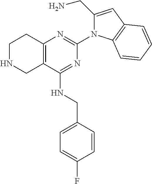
C12=C(C(NCC3=CC=C(F)C=C3)=NC(N3C(CN)=CC4=C3C=CC=C4)=N1)CNCC2
